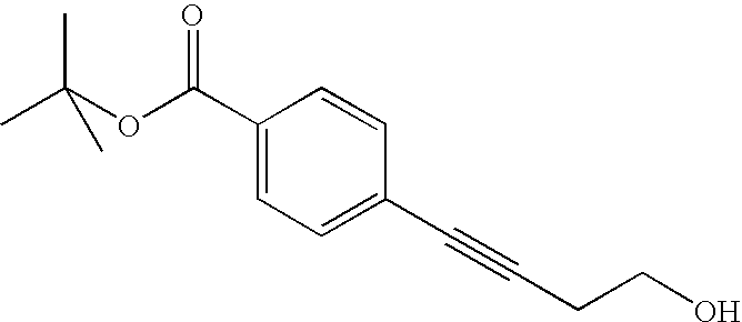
C1(C(OC(C)(C)C)=O)=CC=C(C#CCCO)C=C1
